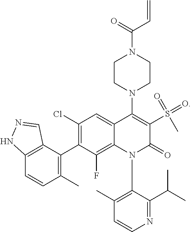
C12=C(C(C3=C(Cl)C=C4C(=C3F)N(C3=C(C)C=CN=C3C(C)C)C(=O)C(S(C)(=O)=O)=C4N3CCN(C(=O)C=C)CC3)=C(C)C=C1)C=NN2
